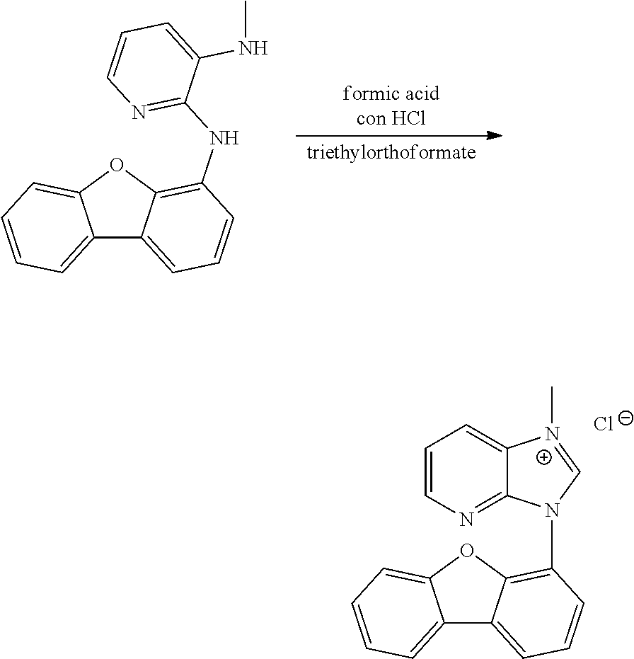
C12=CC=CC=C1OC1=C(NC3=NC=CC=C3NC)C=CC=C21.C12=CC=CC=C1OC1=C(N3C4=NC=CC=C4[N+](C)=C3)C=CC=C21.[Cl-]
